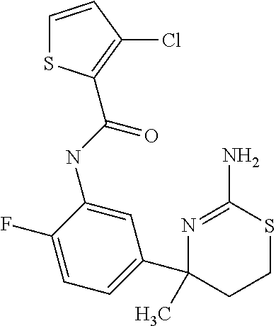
N(C1=CC(C2(C)CCSC(N)=N2)=CC=C1F)C(=O)C1=C(Cl)C=CS1
